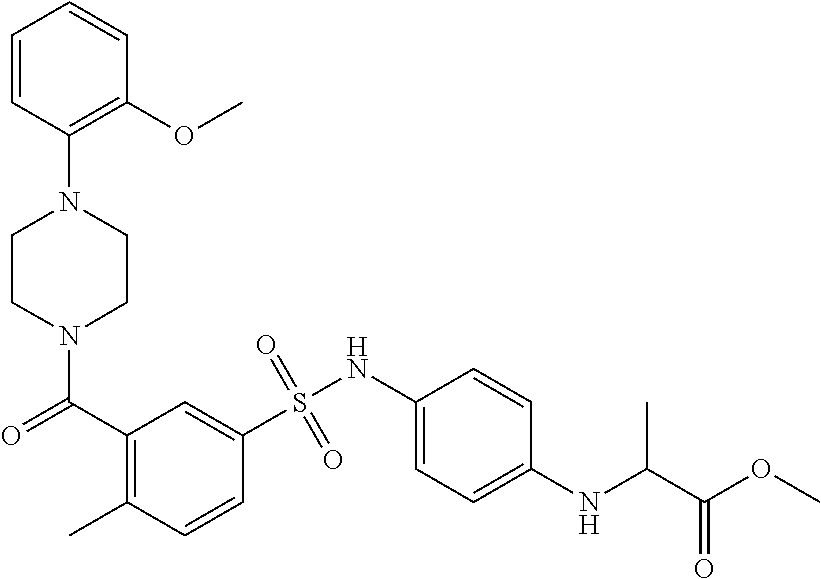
N1(C(C2=C(C)C=CC(S(NC3=CC=C(NC(C(OC)=O)C)C=C3)(=O)=O)=C2)=O)CCN(C2=C(OC)C=CC=C2)CC1
